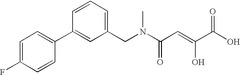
C1=C(F)C=CC(C2=CC(CN(C(C=C(C(O)=O)O)=O)C)=CC=C2)=C1
